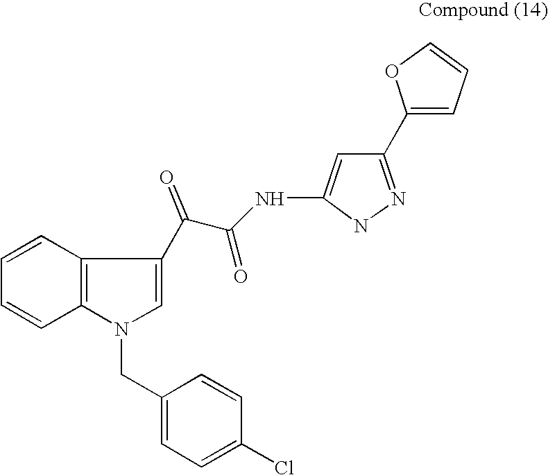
C1=CC2=C(C=C1)N(CC1=CC=C(Cl)C=C1)C=C2C(C(=O)NC1=CC(C2=CC=CO2)=NN1)=O
